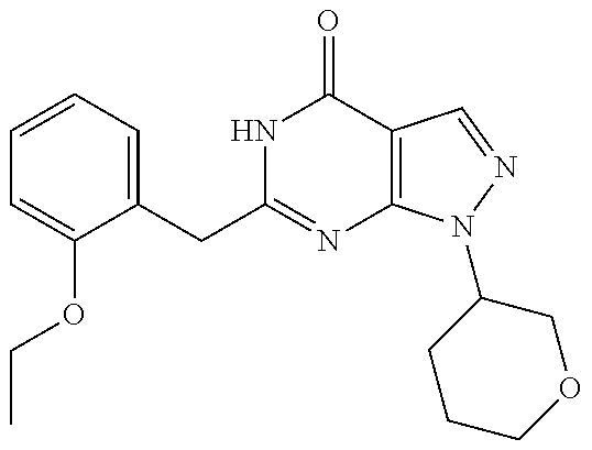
N1C(CC2=CC=CC=C2OCC)=NC2=C(C1=O)C=NN2C1CCCOC1
